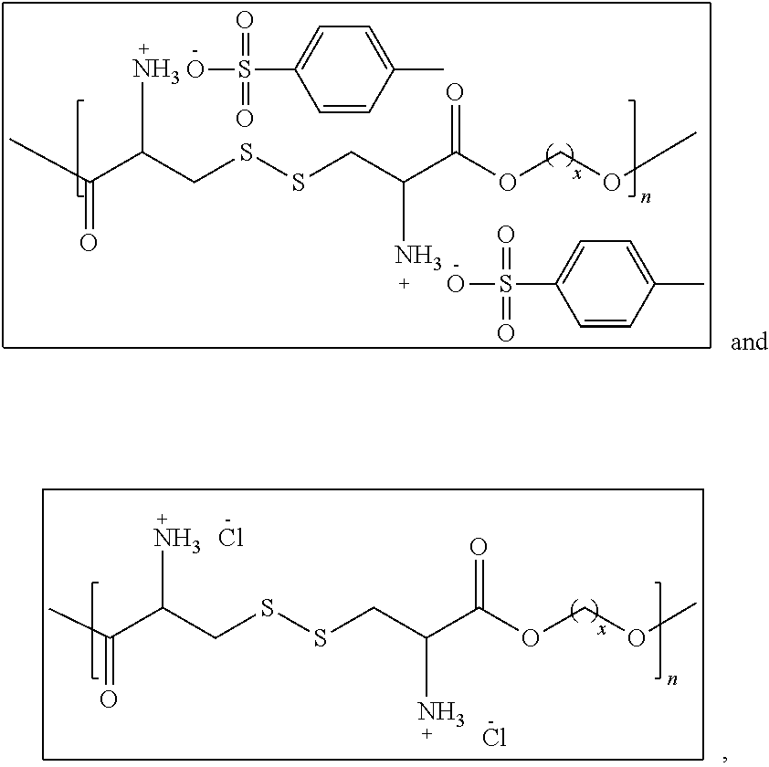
CC(C(CSSCC(C(OCOC)=O)N)N)=O.C1=CC(C)=CC=C1S(O)(=O)=O.C1=CC(C)=CC=C1S(O)(=O)=O.CC(C(CSSCC(C(OCOC)=O)N)N)=O.Cl.Cl
